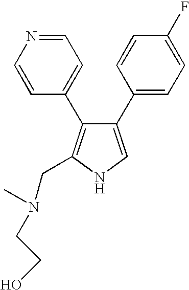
C1(C2=CC=C(F)C=C2)=CNC(CN(C)CCO)=C1C1=CC=NC=C1
